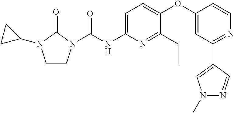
C1CN(C(NC2=CC=C(OC3=CC(C4=CN(C)N=C4)=NC=C3)C(CC)=N2)=O)C(=O)N1C1CC1
